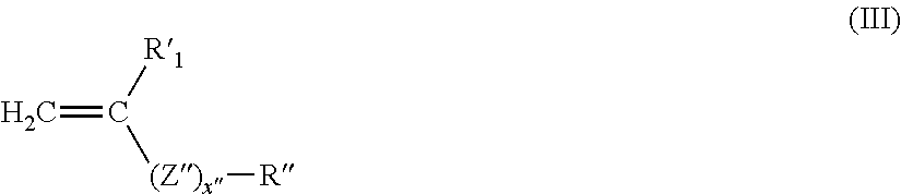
C=C([R1])[(Z)x][R]
